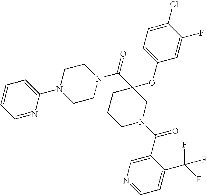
C1(OC2=CC=C(Cl)C(F)=C2)(C(N2CCN(C3=CC=CC=N3)CC2)=O)CCCN(C(C2=CN=CC=C2C(F)(F)F)=O)C1
